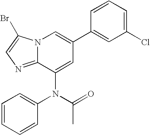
N12C(=NC=C1Br)C(N(C(C)=O)C1=CC=CC=C1)=CC(C1=CC(Cl)=CC=C1)=C2
